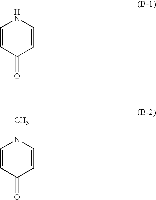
C1=CC(=O)C=CN1.C1=CC(=O)C=CN1C
